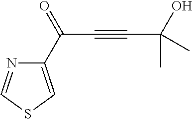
C1(C(=O)C#CC(C)(O)C)=CSC=N1
